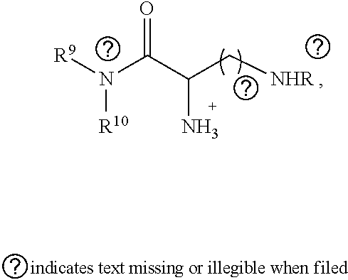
[R10]N([R9])C(C(C[NHR ])N)=O
